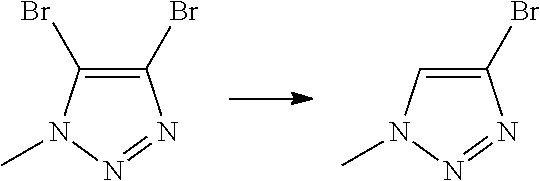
C1(Br)=C(Br)N(C)N=N1.C1(Br)=CN(C)N=N1
